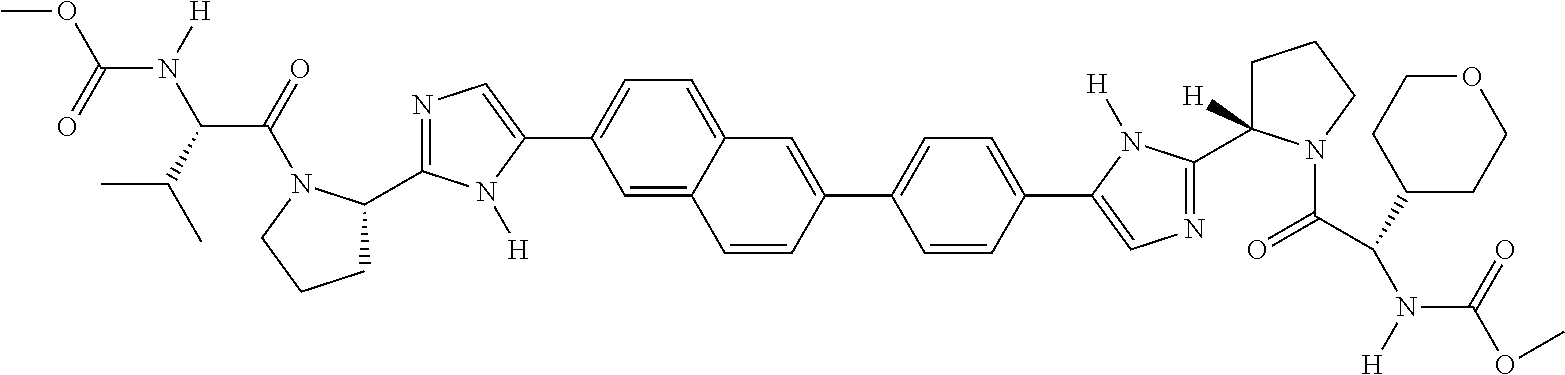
C1(C2CCCN2C(=O)C(C(C)C)N([H])C(=O)OC)=NC=C(C2=CC=C3C(=C2)C=CC(C2=CC=C(C4=CN=C(C5([H])CCCN5C(C(N([H])C(=O)OC)C5CCOCC5)=O)N4[H])C=C2)=C3)N1[H]
